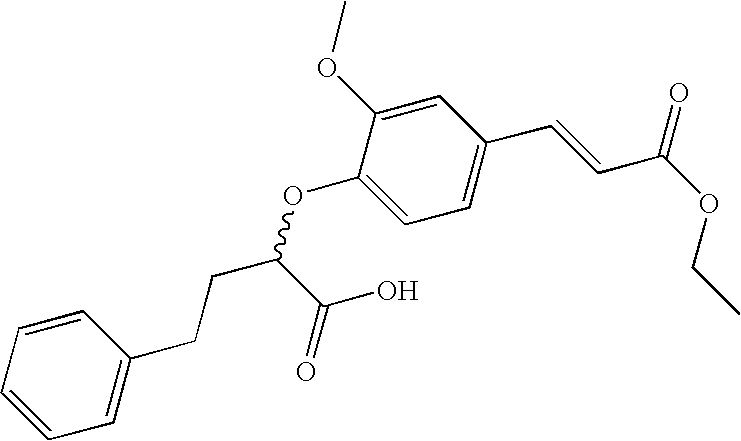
C1(OC)=CC(C=CC(OCC)=O)=CC=C1OC(CCC1=CC=CC=C1)C(O)=O
